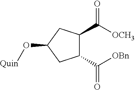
C1(C(=O)[OBn])C(C(=O)[OCH3])CC(O[Quin])C1
